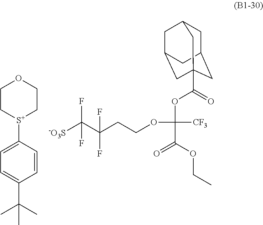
[-O3S]C(C(CCOC(OC(=O)C12CC3CC(CC(C1)C3)C2)(C(OCC)=O)[CF3])(F)F)(F)F.[S+]1(C2=CC=C(C(C)(C)C)C=C2)CCOCC1
